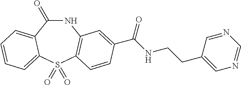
N1C(=O)C2=CC=CC=C2S(=O)(=O)C2=C1C=C(C(NCCC1=CN=CN=C1)=O)C=C2
